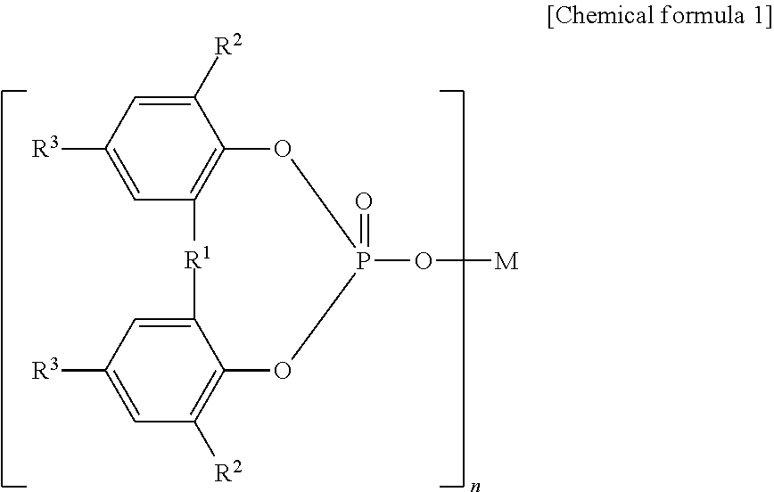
C1=C([R3])C=C([R2])C2=C1[R1]C1=CC([R3])=CC([R2])=C1OP(O[M])(=O)O2
